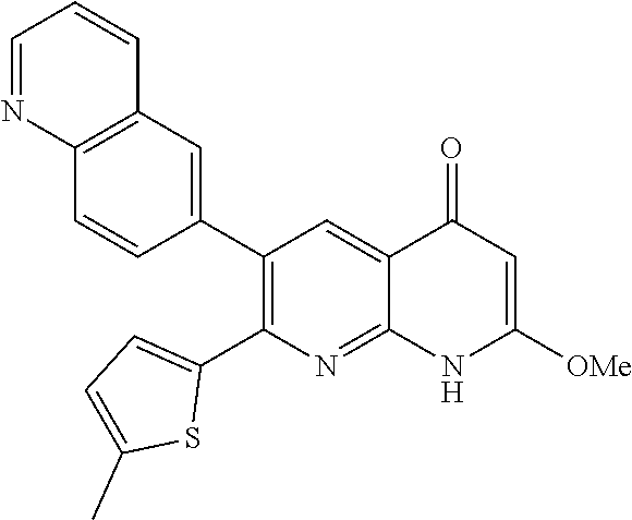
C12=C(C=C(C3=C(C4=CC=C(C)S4)N=C4C(=C3)C(=O)C=C([OMe])N4)C=C1)C=CC=N2
